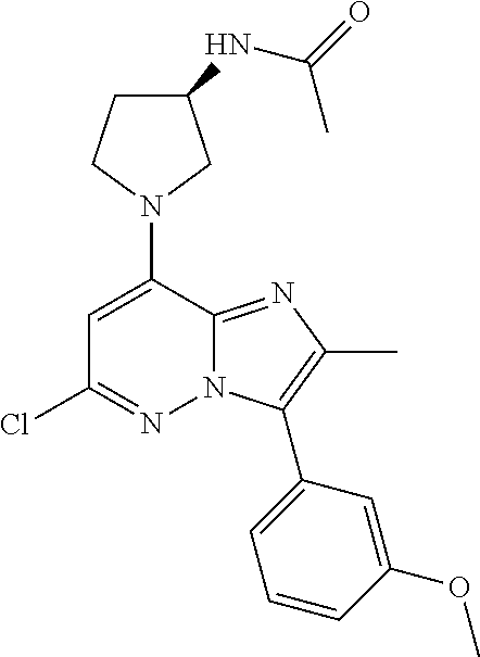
N1(C2=CC(Cl)=NN3C2=NC(C)=C3C2=CC=CC(OC)=C2)CC(NC(=O)C)CC1
